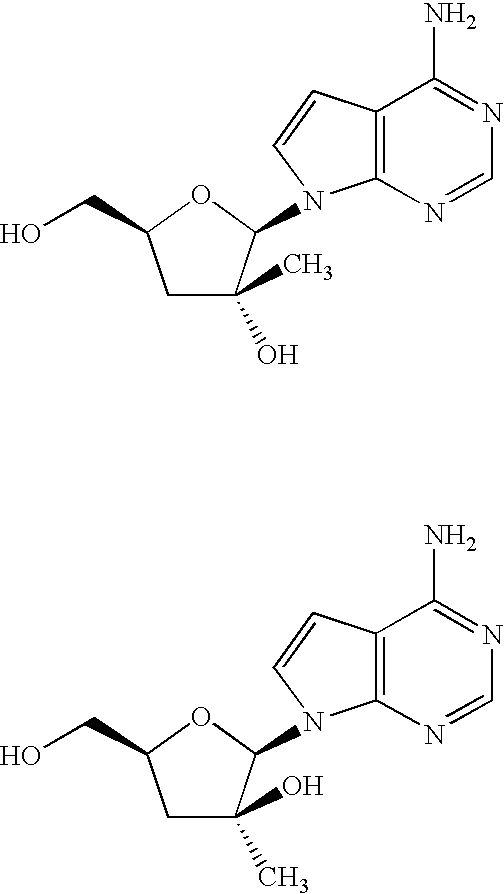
C1C(O)(C)C(N2C3=C(C=C2)C(N)=NC=N3)OC1CO.C1C(C)(O)C(N2C3=C(C=C2)C(N)=NC=N3)OC1CO
